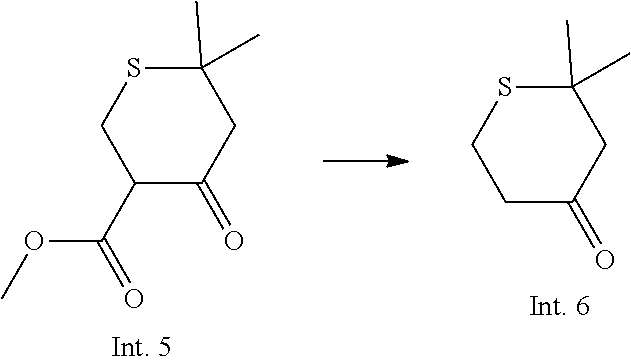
S1C(C)(C)CC(=O)CC1.S1C(C)(C)CC(=O)C(C(=O)OC)C1
